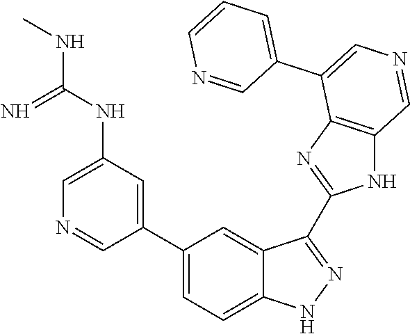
N(C1=CN=CC(C2=CC=C3C(=C2)C(C2=NC4=C(N2)C=NC=C4C2=CC=CN=C2)=NN3)=C1)C(NC)=N
